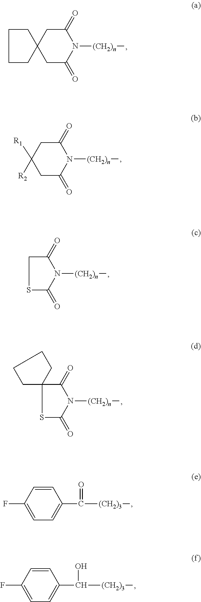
C1(=O)CC2(CC(=O)N1[(CH2)n]C)CCCC2.C1(=O)CC([R2])([R1])CC(=O)N1[(CH2)n]C.C1(=O)CSC(=O)N1[(CH2)n]C.C1(=O)C2(SC(=O)N1[(CH2)n]C)CCCC2.FC1=CC=C(C([(CH2)3]C)=O)C=C1.FC1=CC=C(C(O)[(CH2)3]C)C=C1
